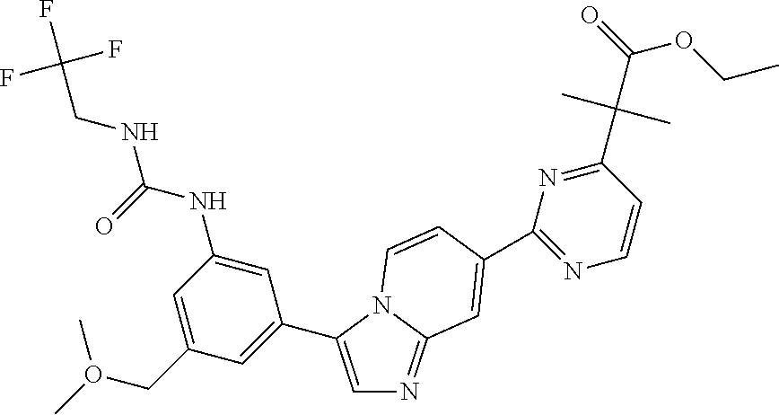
C1=C(C2=CC(CO(C)C)=CC(NC(NCC(F)(F)F)=O)=C2)N2C(=N1)C=C(C1=NC=CC(C(C(=O)OCC)(C)C)=N1)C=C2
